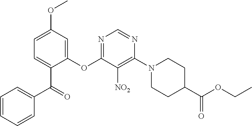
C1(OC2=NC=NC(N3CCC(C(OCC)=O)CC3)=C2[NO2])=CC(OC)=CC=C1C(=O)C1=CC=CC=C1
